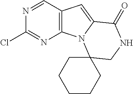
N1=CC2=C(N=C1Cl)N1C(=C2)C(=O)NCC12CCCCC2
